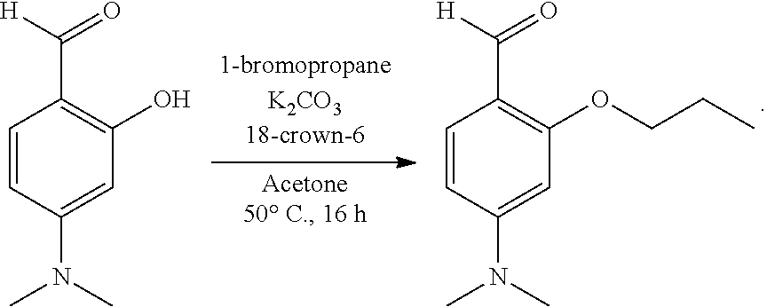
C1=CC(N(C)C)=CC(O)=C1C([H])=O.C1=CC(N(C)C)=CC(OCCC)=C1C([H])=O
